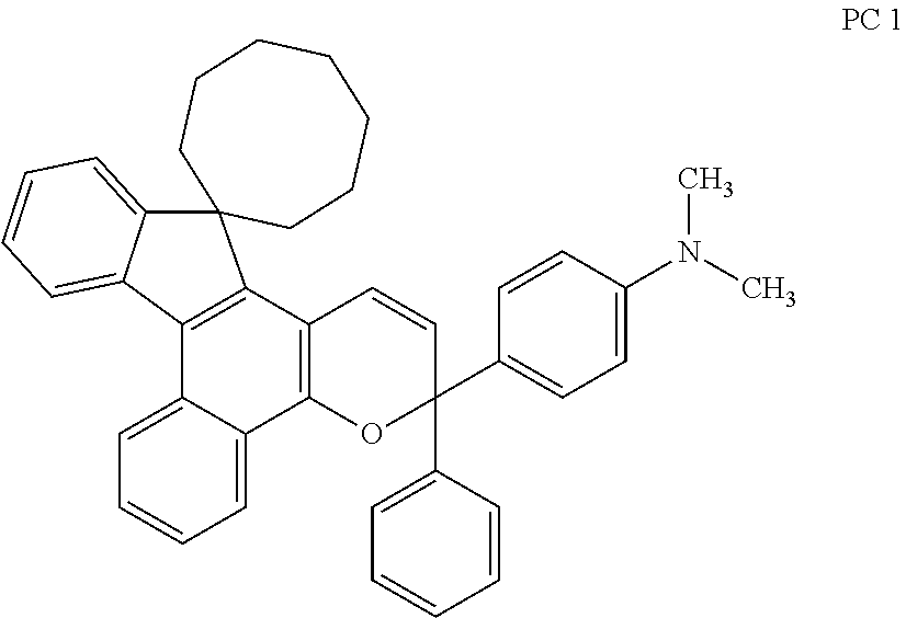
C12=CC=CC=C1C1=C(C=CC(C3=CC=CC=C3)(C3=CC=C(N(C)C)C=C3)O1)C1=C2C2=CC=CC=C2C12CCCCCCC2
